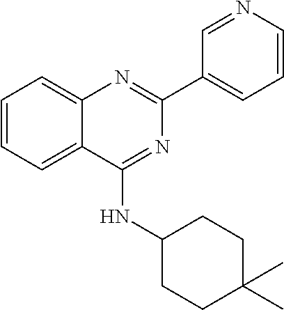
C1(C2=CC=CN=C2)=NC2=CC=CC=C2C(NC2CCC(C)(C)CC2)=N1
